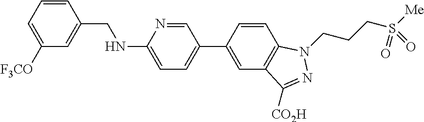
C1=CC(CNC2=CC=C(C3=CC4=C(C=C3)N(CCCS([Me])(=O)=O)N=C4[CO2H])C=N2)=CC([F3CO])=C1
